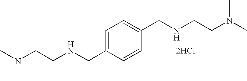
CN(CCNCC1=CC=C(CNCCN(C)C)C=C1)C.[2HCl]
